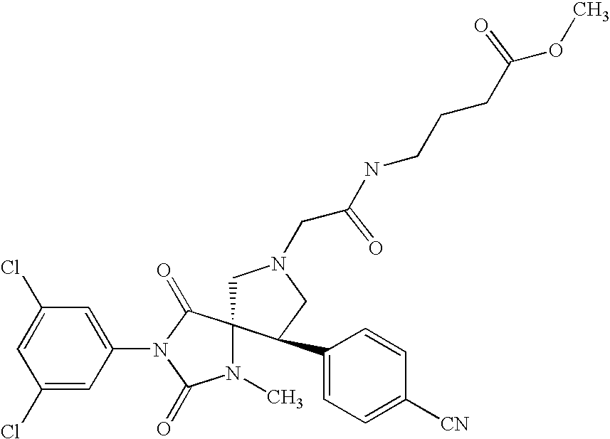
C1=C(Cl)C=C(N2C(=O)C3(N(C)C2=O)CN(CC(NCCCC(OC)=O)=O)CC3C2=CC=C([CN])C=C2)C=C1Cl
